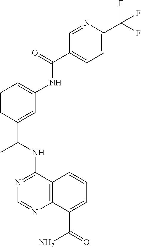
N(C1=NC=NC2=C1C=CC=C2C(=O)N)C(C1=CC(NC(C2=CC=C(C(F)(F)F)N=C2)=O)=CC=C1)C
